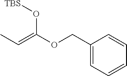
C1(COC(=CC)O[TBS])=CC=CC=C1
